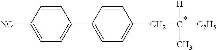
[NC]C1=CC=C(C2=CC=C(CC([H])([C2H5])C)C=C2)C=C1
